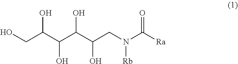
OCC(C(C(C(CN(C([Ra])=O)[Rb])O)O)O)O
